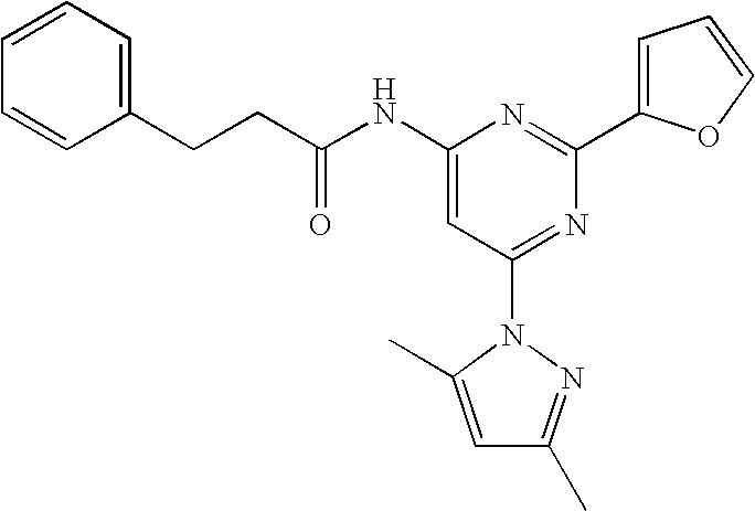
C1(NC(CCC2=CC=CC=C2)=O)=CC(N2C(C)=CC(C)=N2)=NC(C2=CC=CO2)=N1
